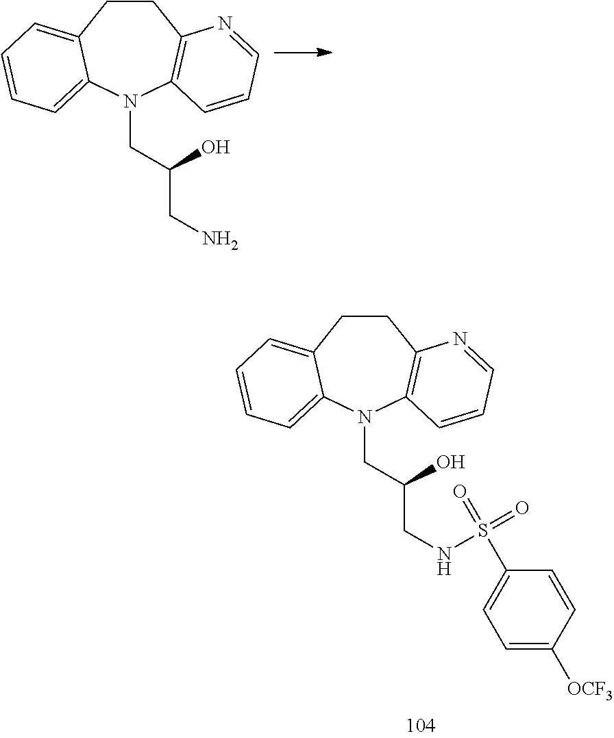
C1CC2=C(N(CC(CN)O)C3=CC=CC=C13)C=CC=N2.C1CC2=C(N(CC(CNS(=O)(C3=CC=C([OCF3])C=C3)=O)O)C3=CC=CC=C13)C=CC=N2
